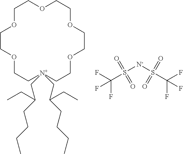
C1OCCOCC[N+](CC(CCCC)CC)(CC(CCCC)CC)CCOCCOCCOC1.S([N-]S(C(F)(F)F)(=O)=O)(C(F)(F)F)(=O)=O
